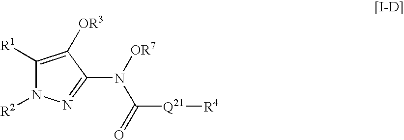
C1([R1])=C([OR3])C(N([OR7])C(=O)[Q21][R4])=NN1[R2]
